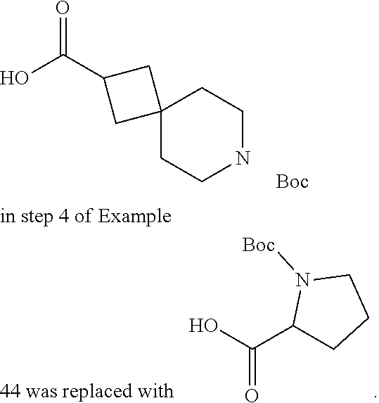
C12(CCNCC1)CC(C(O)=O)C2.[Boc].OC(C1CCCN1[Boc])=O
